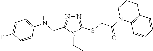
N1=C(SCC(N2C3=C(CCC2)C=CC=C3)=O)N(CC)C(CNC2=CC=C(F)C=C2)=N1
